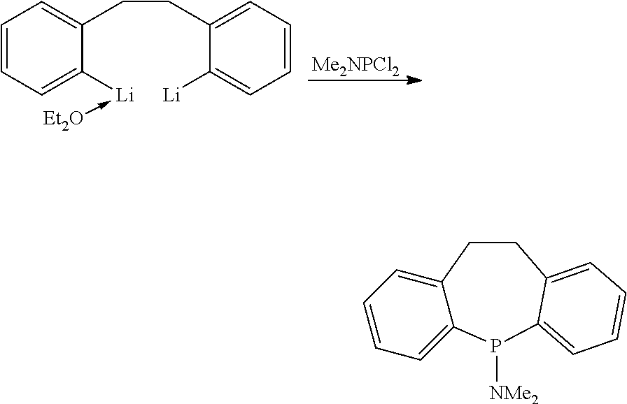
[Me2NPCl2].C1=CC=C([Li]-[Et2O])C(CCC2=CC=CC=C2[Li])=C1.C12=CC=CC=C1P([NMe2])C1=CC=CC=C1CC2
